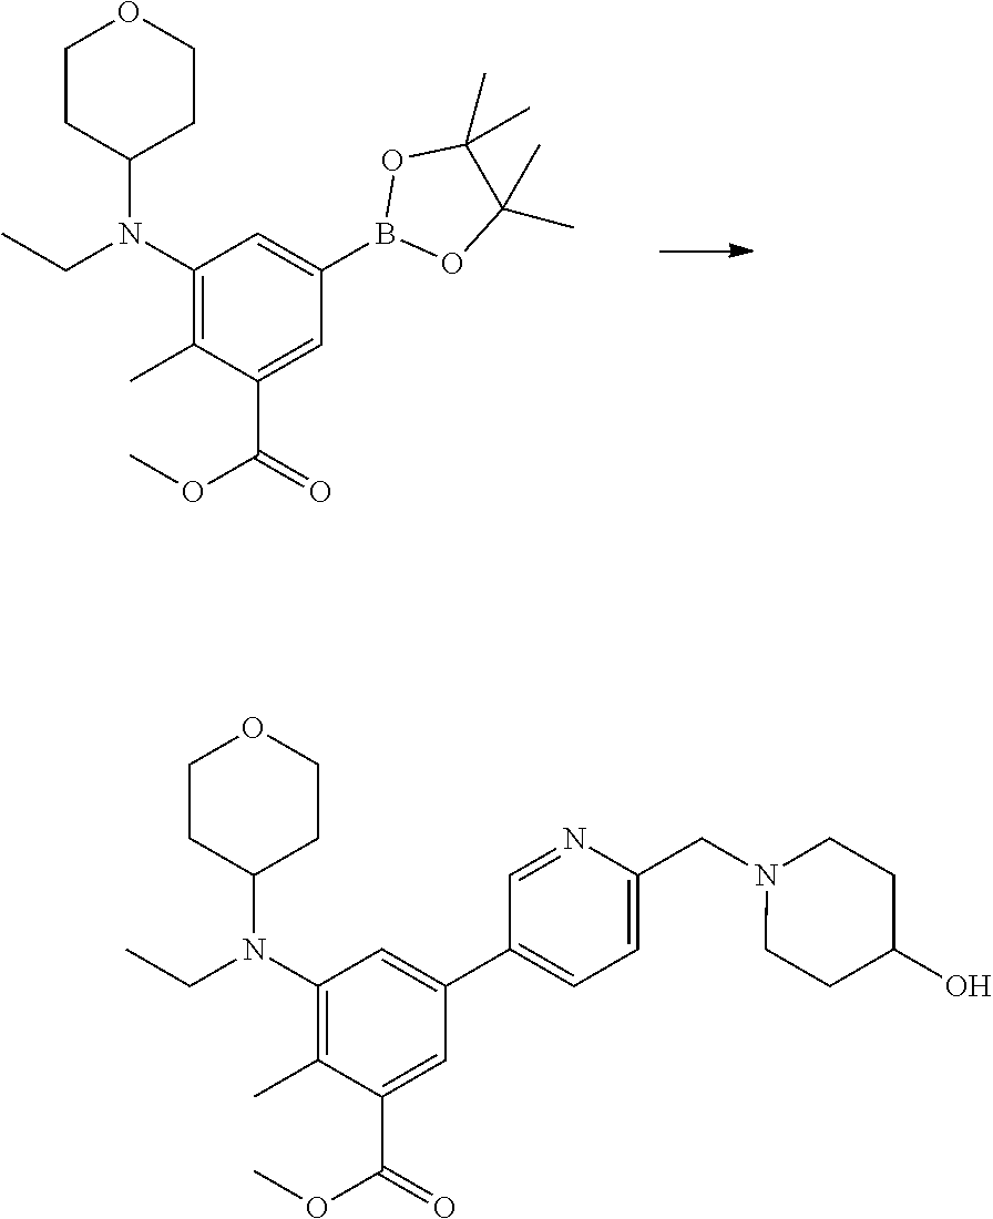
C1CC(N(CC)C2=C(C)C(C(OC)=O)=CC(B3OC(C)(C)C(C)(C)O3)=C2)CCO1.C1CC(N(CC)C2=C(C)C(C(OC)=O)=CC(C3=CC=C(CN4CCC(O)CC4)N=C3)=C2)CCO1
